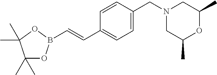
C(=CC1=CC=C(CN2CC(C)OC(C)C2)C=C1)B1OC(C)(C)C(C)(C)O1
